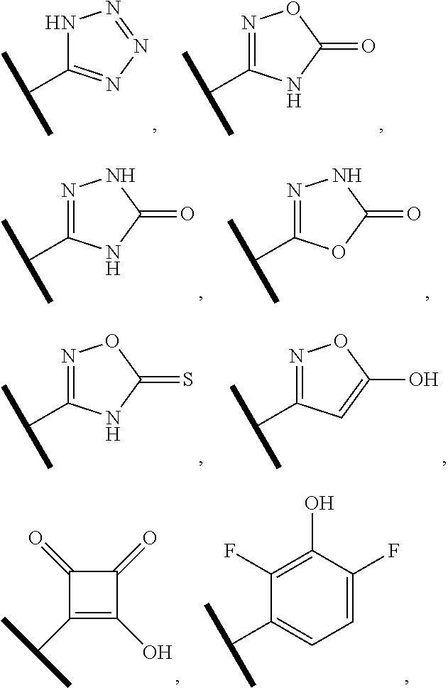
N1=C(C(C)C)NC(=O)O1.N1C(C(C)C)=NN=N1.N1=C(C(C)C)NC(=O)N1.N1=C(C(C)C)OC(=O)N1.N1=C(C(C)C)C=C(O)O1.N1=C(C(C)C)NC(=S)O1.C1(F)=C(O)C(F)=CC=C1C(C)C.C1(=O)C(C(C)C)=C(O)C1=O
